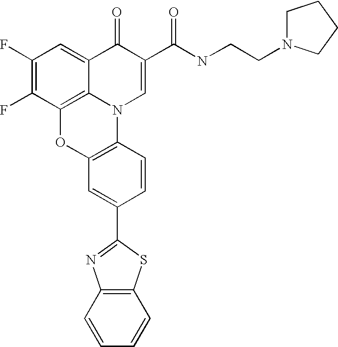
C1(F)=C(F)C2=C3C(=C1)C(=O)C(C(NCCN1CCCC1)=O)=CN3C1=C(O2)C=C(C2=NC3=C(S2)C=CC=C3)C=C1
